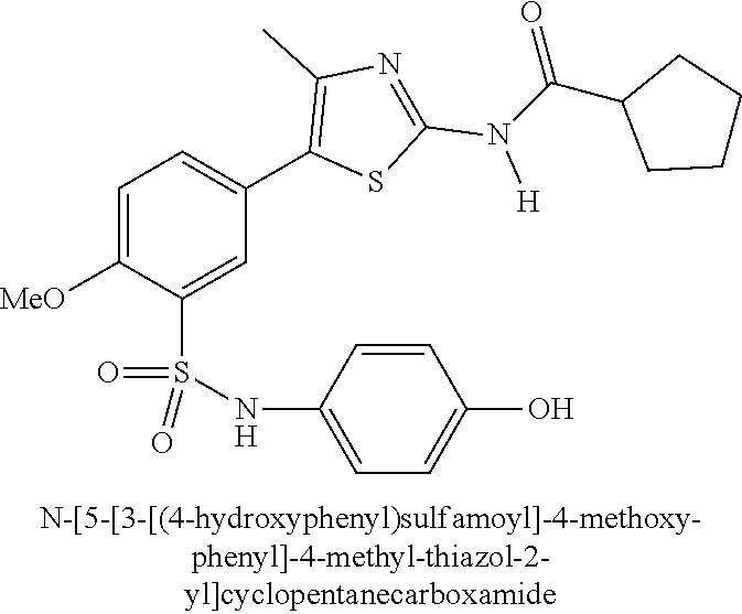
C1=C([MeO])C(S(NC2=CC=C(O)C=C2)(=O)=O)=CC(C2=C(C)N=C(N([H])C(C3CCCC3)=O)S2)=C1
